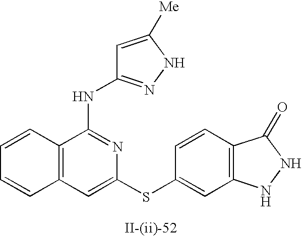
C12=C(C=C(SC3=CC4=C(C=C3)C(=O)NN4)N=C1NC1=NNC([Me])=C1)C=CC=C2
